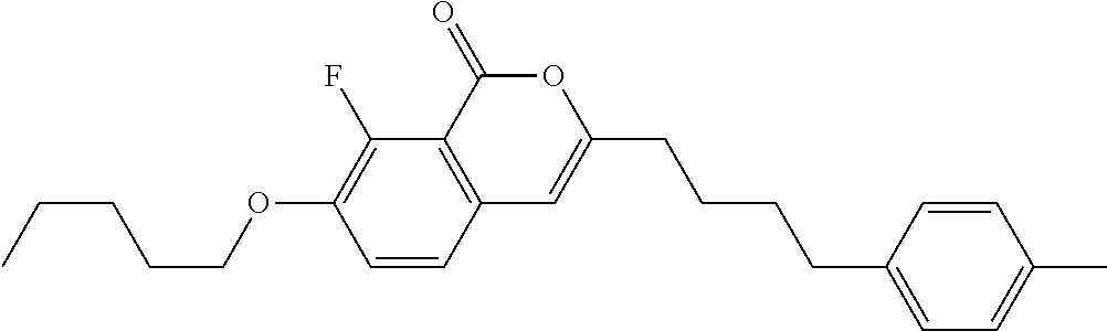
C1=CC2=C(C(F)=C1OCCCCC)C(=O)OC(CCCCC1=CC=C(C)C=C1)=C2
